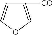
C1([CO])=COC=C1
